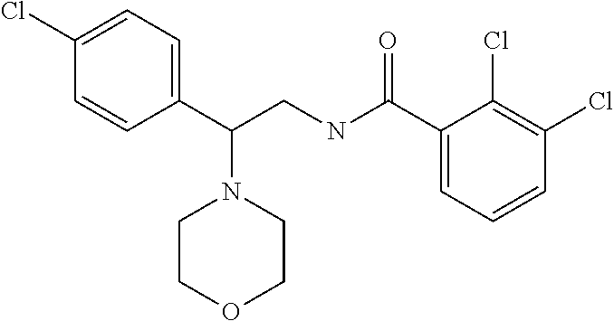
C1(Cl)=CC=C(C(CNC(=O)C2=CC=CC(Cl)=C2Cl)N2CCOCC2)C=C1
